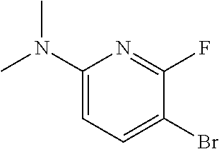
C1(N(C)C)=CC=C(Br)C(F)=N1
